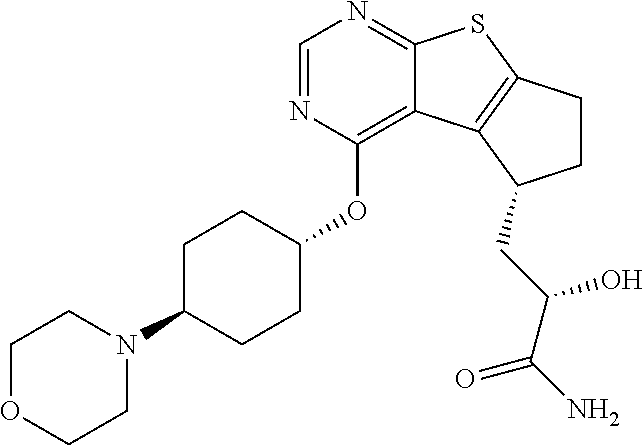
C1C(N2CCOCC2)CCC(OC2=C3C(=NC=N2)SC2=C3C(CC(C(N)=O)O)CC2)C1
